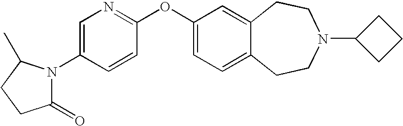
C1=C(N2C(=O)CCC2C)C=CC(OC2=CC=C3C(=C2)CCN(C2CCC2)CC3)=N1
